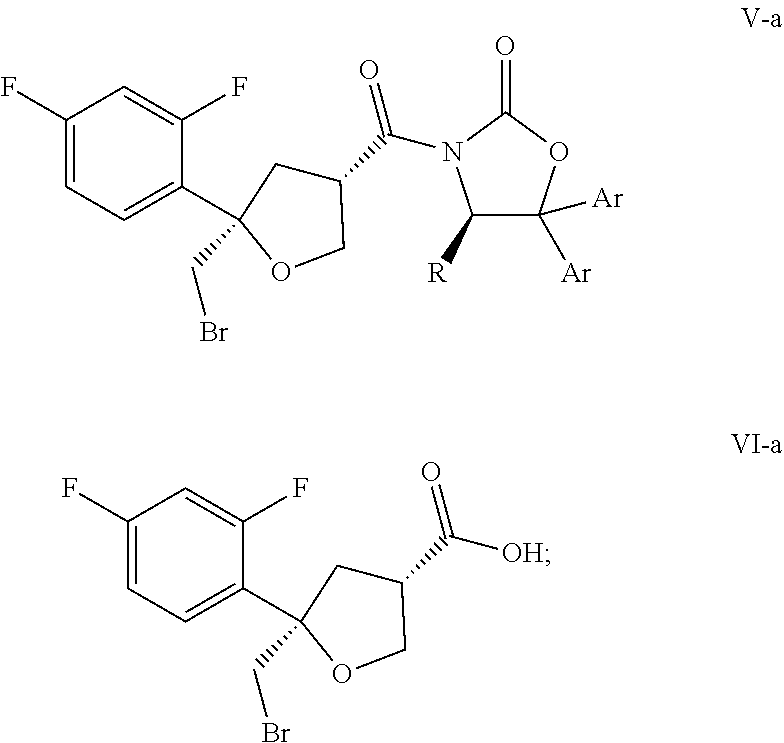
C1(F)=CC=C(C2(CBr)CC(C(=O)N3C([R])C([Ar])([Ar])OC3=O)CO2)C(F)=C1.C1(F)=CC=C(C2(CBr)CC(C(=O)[OH])CO2)C(F)=C1
